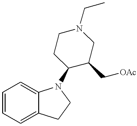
C1=CC=C2C(=C1)N(C1C(C[OAc])CN(CC)CC1)CC2
